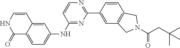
C1=CNC(=O)C2=CC=C(NC3=NC(C4=CC5=C(C=C4)CN(C(CC(C)(C)C)=O)C5)=NC=C3)C=C12
